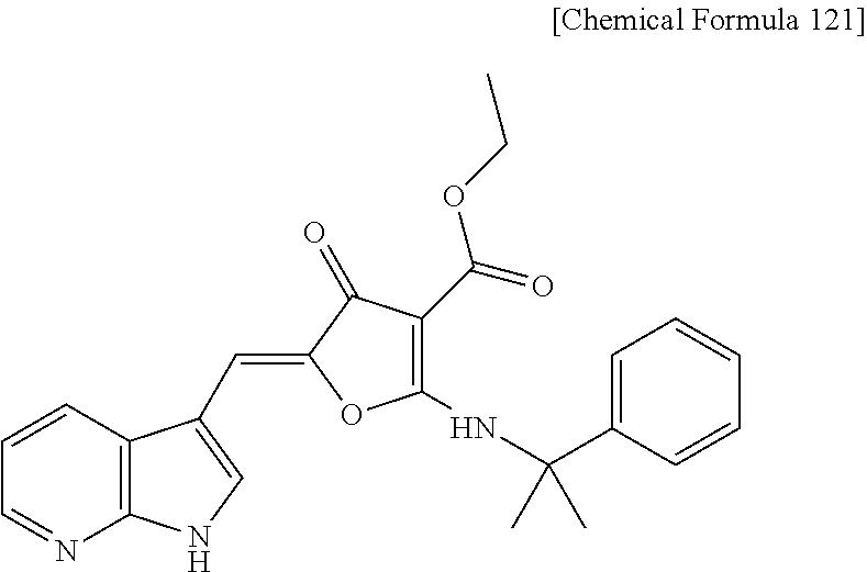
C1=CC2=C(N=C1)NC=C2C=C1OC(NC(C2=CC=CC=C2)(C)C)=C(C(=O)OCC)C1=O
